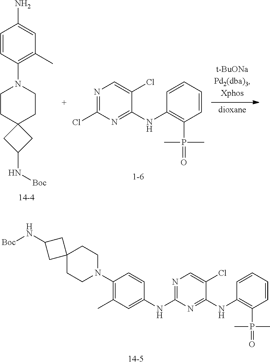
N1=C(NC2=CC(C)=C(N3CCC4(CC3)CC(N[Boc])C4)C=C2)N=C(NC2=C(P(=O)(C)C)C=CC=C2)C(Cl)=C1.N1=C(Cl)N=C(NC2=C(P(=O)(C)C)C=CC=C2)C(Cl)=C1.N1(C2=C(C)C=C(N)C=C2)CCC2(CC1)CC(N[Boc])C2
